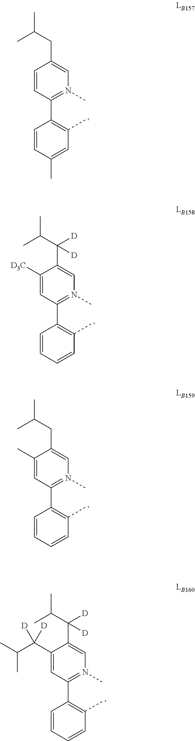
C1(C2=C(C)C=C(C)C=C2)=N(C)C=C(CC(C)C)C=C1.C1(C2=C(C)C=CC=C2)=N(C)C=C(C(C(C)C)([D])[D])C([D3C])=C1.C1(C2=C(C)C=CC=C2)=N(C)C=C(CC(C)C)C(C)=C1.C1(C2=C(C)C=CC=C2)=N(C)C=C(C(C(C)C)([D])[D])C(C(C(C)C)([D])[D])=C1
